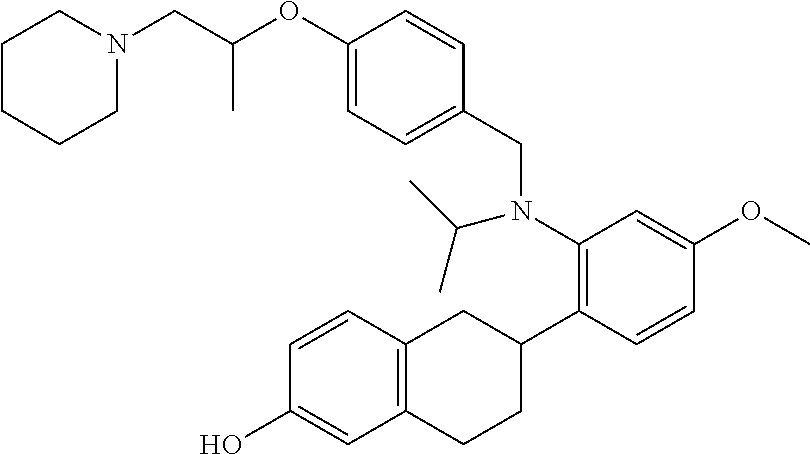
N1(CC(OC2=CC=C(CN(C3=C(C4CC5=C(CC4)C=C(O)C=C5)C=CC(OC)=C3)C(C)C)C=C2)C)CCCCC1
